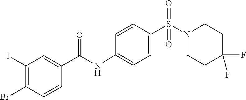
C1CC(F)(F)CCN1S(=O)(=O)C1=CC=C(NC(C2=CC(I)=C(Br)C=C2)=O)C=C1
